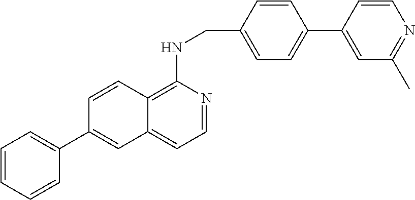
C1=CC=CC(C2=CC3=CC=NC(NCC4=CC=C(C5=CC(C)=NC=C5)C=C4)=C3C=C2)=C1
